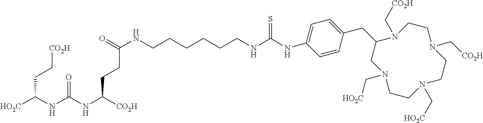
C1(NC(NCCCCCCNC(=O)CCC([CO2H])NC(NC([HO2C])CC[CO2H])=O)=S)=CC=C(CC2CN(C[HO2C])CCN(C[HO2C])CCN(C[CO2H])CCN2C[CO2H])C=C1
